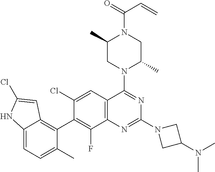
C12=C(C=C(Cl)C(C3=C4C(=CC=C3C)NC(Cl)=C4)=C1F)C(N1C(C)CN(C(=O)C=C)C(C)C1)=NC(N1CC(N(C)C)C1)=N2
